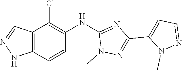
N1(C)N=C(C2=CC=NN2C)N=C1NC1=C(Cl)C2=C(NN=C2)C=C1
